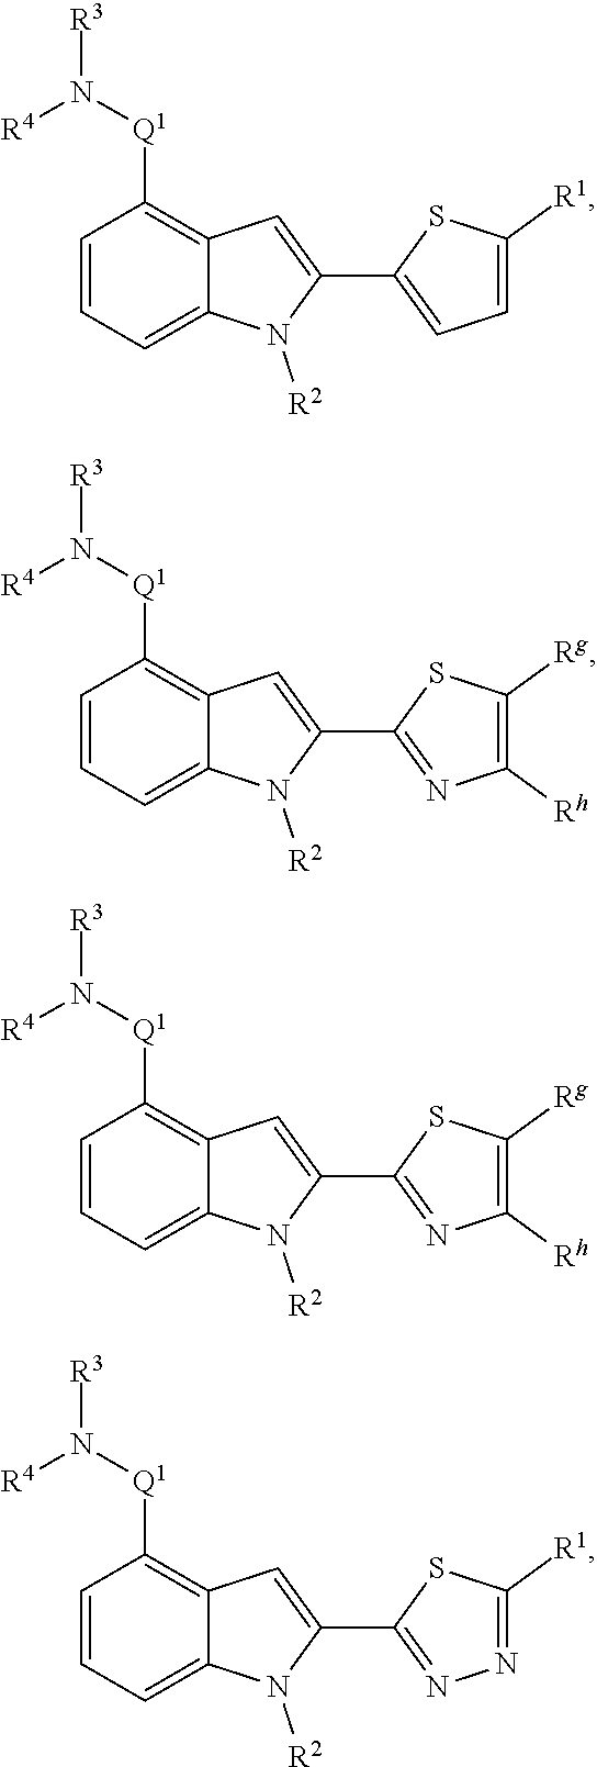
C1=C2C(=C([Q1]N([R4])[R3])C=C1)C=C(C1=CC=C([R1])S1)N2[R2].C1=C2C(=C([Q1]N([R4])[R3])C=C1)C=C(C1=NC([Rh])=C([Rg])S1)N2[R2].C1=C2C(=C([Q1]N([R4])[R3])C=C1)C=C(C1=NC([Rh])=C([Rg])S1)N2[R2].C1=C2C(=C([Q1]N([R4])[R3])C=C1)C=C(C1=NN=C([R1])S1)N2[R2]
